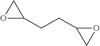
O1C(CCC2OC2)C1
